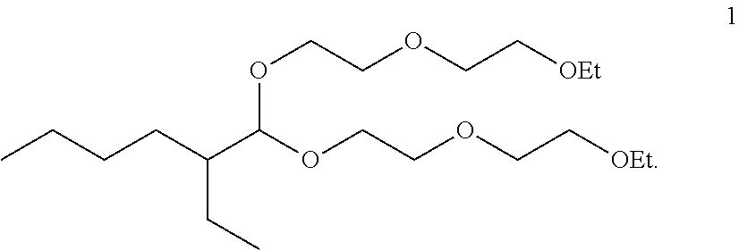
CCCCC(C(OCCOCC[OEt])OCCOCC[OEt])CC
